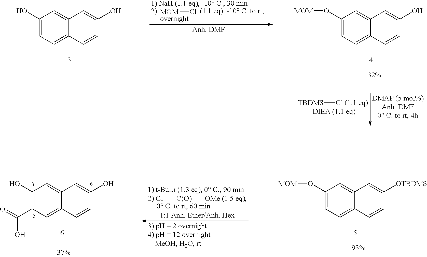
C1(O)=CC=C2C(=C1)C=C(O)C=C2.C1(O[MOM])=CC=C2C(=C1)C=C(O)C=C2.[TBDMS][Cl (1.1 eq)].[MOM]Cl.C1(O)=C(C(=O)O)C=C2C(=C1)C=C(O)C=C2.C1(O[MOM])=CC=C2C(=C1)C=C([OTBDMS])C=C2.Cl[C(O)][OMe (1.5 eq)]
